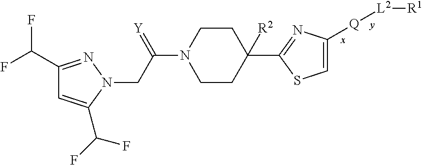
C1(C(F)F)=NN(CC(N2CCC(C3=NC([Q][L2][R1])=CS3)([R2])CC2)=[Y])C(C(F)F)=C1
